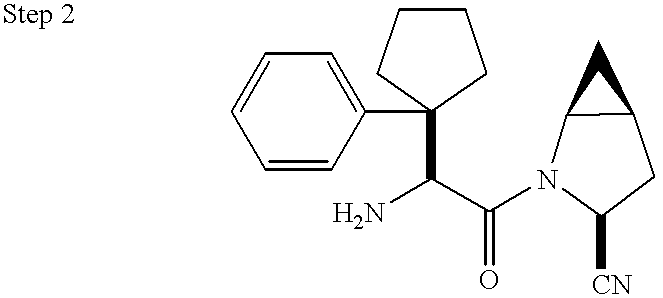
C(=O)(N1C2C(CC1[CN])C2)C(C1(C2=CC=CC=C2)CCCC1)N
